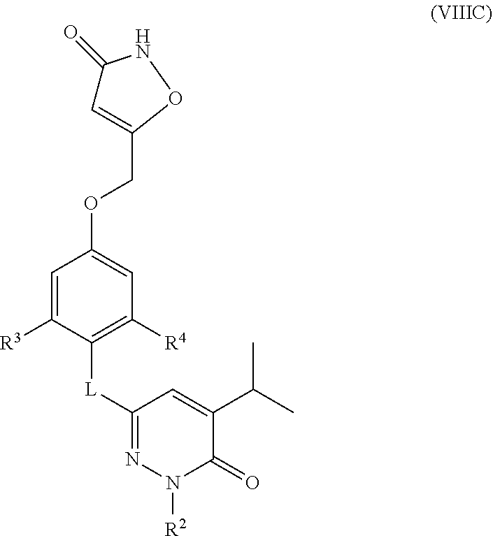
C1=C([R3])C([L]C2=NN([R2])C(=O)C(C(C)C)=C2)=C([R4])C=C1OCC1=CC(=O)NO1
